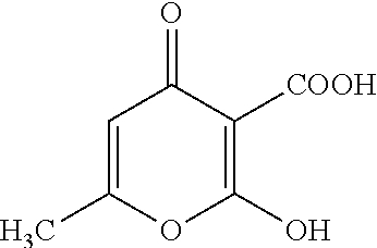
C1=C(C)OC(O)=C([COOH])C1=O
